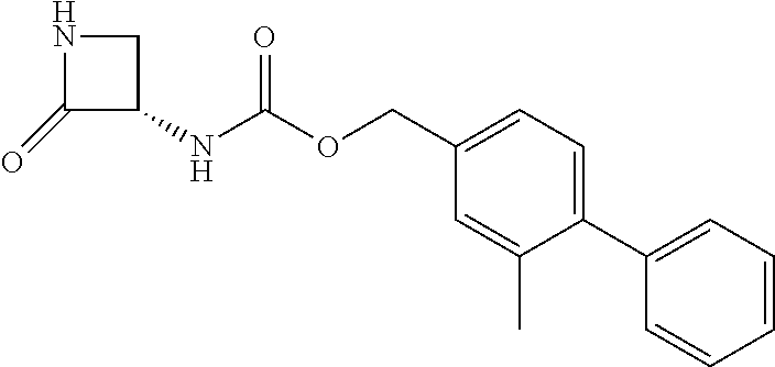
C1(=O)C(NC(OCC2=CC=C(C3=CC=CC=C3)C(C)=C2)=O)CN1
